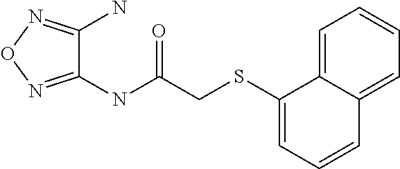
C1(NC(CSC2=CC=CC3=CC=CC=C23)=O)=NON=C1N
